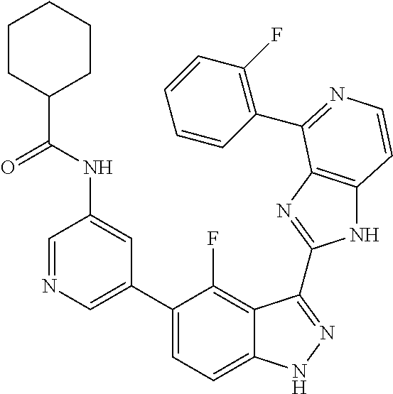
C1=C(C2=CC=C3C(=C2F)C(C2=NC4=C(N2)C=CN=C4C2=C(F)C=CC=C2)=NN3)C=C(NC(=O)C2CCCCC2)C=N1
